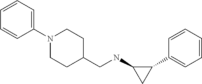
C1(C2=CC=CC=C2)C(NCC2CCN(C3=CC=CC=C3)CC2)C1
